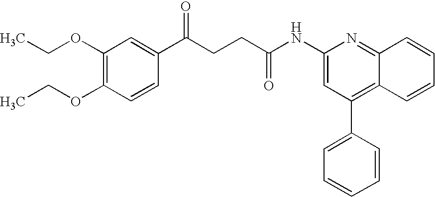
C1=CC(OCC)=C(OCC)C=C1C(CCC(=O)NC1=CC(C2=CC=CC=C2)=C2C(=N1)C=CC=C2)=O
